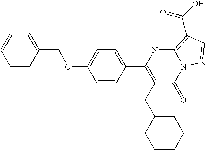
C1=CC(COC2=CC=C(C3=C(CC4CCCCC4)C(=O)N4C(=C(C(=O)O)C=N4)N3)C=C2)=CC=C1
